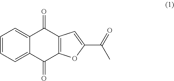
C1=C2C(=CC=C1)C(=O)C1=C(C2=O)OC(C(=O)C)=C1
